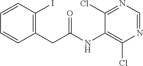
C1(CC(=O)NC2=C(Cl)N=CN=C2Cl)=C(I)C=CC=C1
